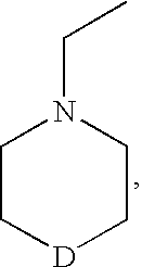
C1C[D]CCN1CC
